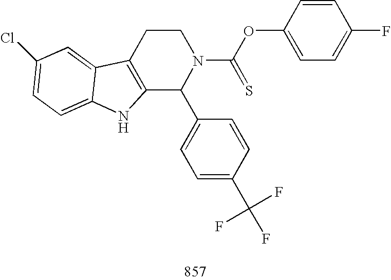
C12=C(CCN(C(OC3=CC=C(F)C=C3)=S)C1C1=CC=C(C(F)(F)F)C=C1)C1=CC(Cl)=CC=C1N2
